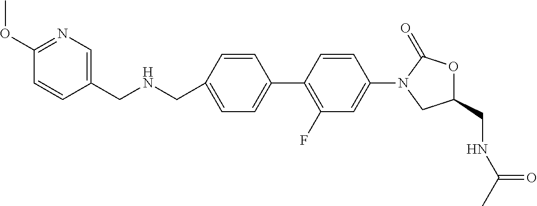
C(C1=CC=C(C2=C(F)C=C(N3CC(CNC(C)=O)OC3=O)C=C2)C=C1)NCC1=CN=C(OC)C=C1
